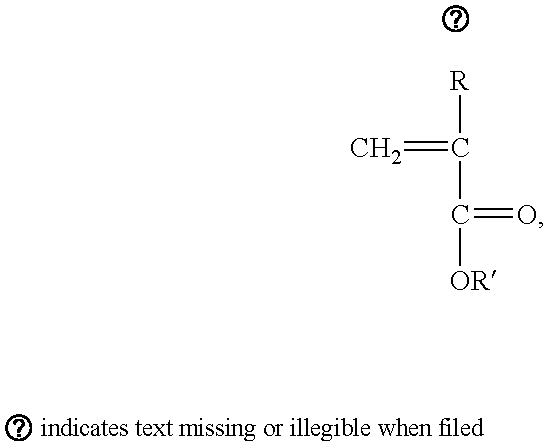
[R]C(C([OR])=O)=C
